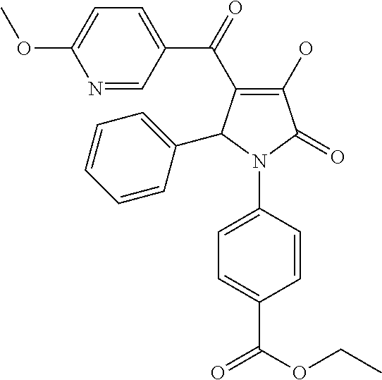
C1(O)=C(C(C2=CC=C(OC)N=C2)=O)C(C2=CC=CC=C2)N(C2=CC=C(C(OCC)=O)C=C2)C1=O
